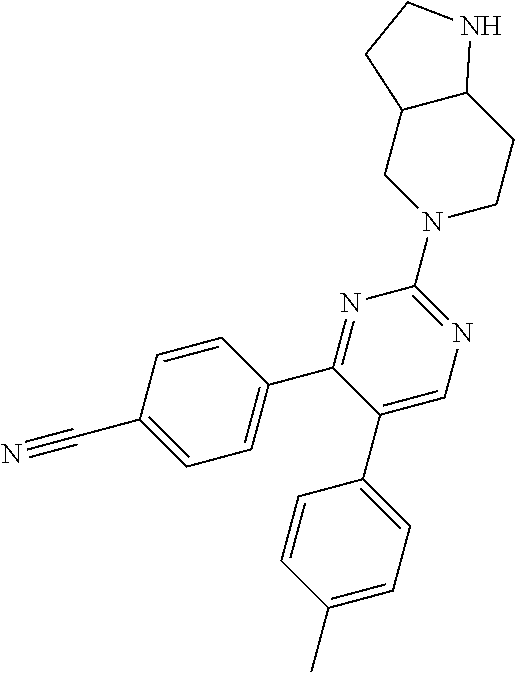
C1=CC(C#N)=CC=C1C1=NC(N2CCC3C(C2)CCN3)=NC=C1C1=CC=C(C)C=C1
